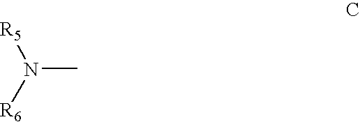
CN([R5])[R6]
